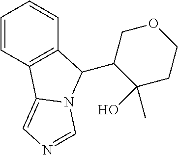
C1=CC2=C(C=C1)C(C1C(O)(C)CCOC1)N1C2=CN=C1
